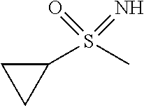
C1(S(C)(=O)=N)CC1
